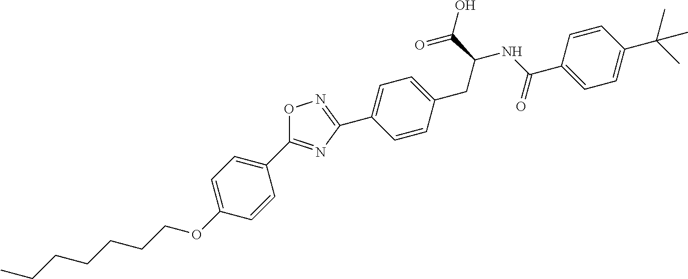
CCCCCCCOC1=CC=C(C2=NC(C3=CC=C(CC(NC(=O)C4=CC=C(C(C)(C)C)C=C4)C(=O)O)C=C3)=NO2)C=C1
